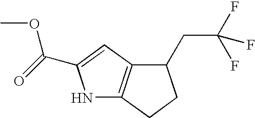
N1C2=C(C=C1C(=O)OC)C(CC(F)(F)F)CC2
